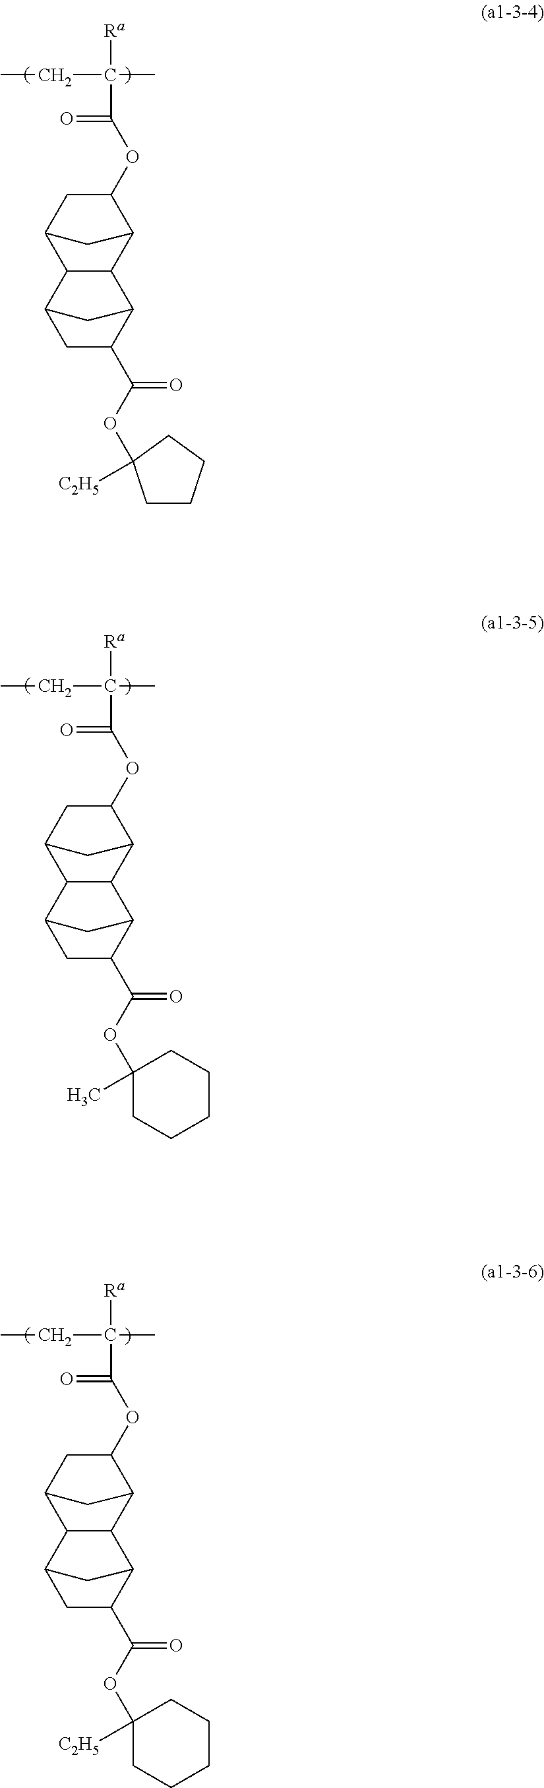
[Ra]C(C)(CC)C(=O)OC1C2CC(C1)C1C2C2C(C(OC3([C2H5])CCCCC3)=O)CC1C2.[Ra]C(C)(CC)C(=O)OC1C2CC(C1)C1C2C2C(C(OC3([C2H5])CCCC3)=O)CC1C2.[Ra]C(C)(CC)C(=O)OC1C2CC(C1)C1C2C2C(C(OC3(C)CCCCC3)=O)CC1C2
